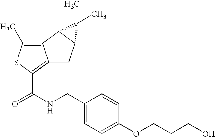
C12=C(C)SC(C(NCC3=CC=C(OCCCO)C=C3)=O)=C1CC1C2C1(C)C
